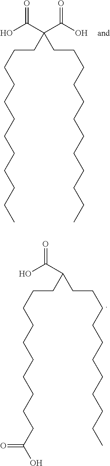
OC(C(C(O)=O)(CCCCCCCCCCCC)CCCCCCCCCCCC)=O.OC(C(CCCCCCCCCCC)CCCCCCCCCCC(O)=O)=O
